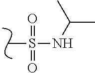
CS(NC(C)C)(=O)=O
